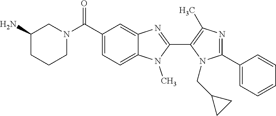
N1=C(C2=CC=CC=C2)N(CC2CC2)C(C2=NC3=CC(C(N4CCCC(N)C4)=O)=CC=C3N2C)=C1C
